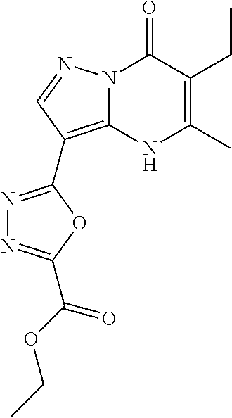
N12C(=C(C3=NN=C(C(OCC)=O)O3)C=N1)NC(C)=C(CC)C2=O
